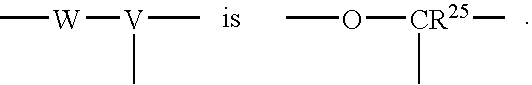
C[W][V](C)C.CO[CR25](C)C
